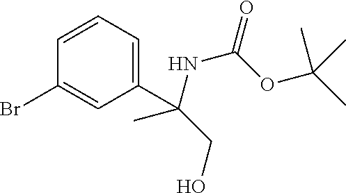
C1(Br)=CC(C(C)(CO)NC(=O)OC(C)(C)C)=CC=C1
